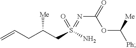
S(=NC(=O)OC([Ph])[Me])(=O)(CC(CC=C)[Me])N
